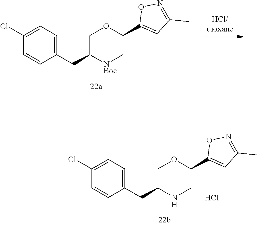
C1(CC2[NBoc]CC(C3=CC(C)=NO3)OC2)=CC=C(Cl)C=C1.C1(CC2NCC(C3=CC(C)=NO3)OC2)=CC=C(Cl)C=C1.Cl
